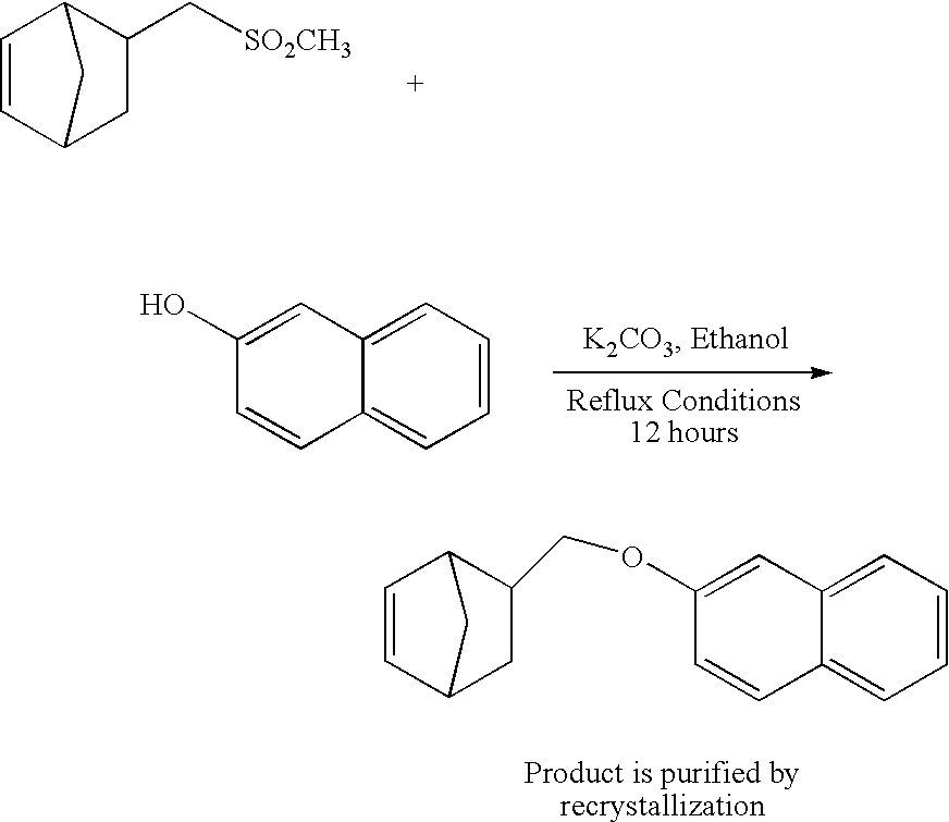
C1C2C=CC(C1C[SO2CH3])C2.C1=CC=C2C(=C1)C=CC(O)=C2.C1=CC=C2C(=C1)C=CC(OCC1CC3C=CC1C3)=C2
